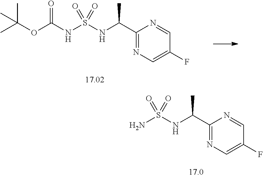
NS(NC(C1=NC=C(F)C=N1)C)(=O)=O.C(OC(NS(NC(C1=NC=C(F)C=N1)C)(=O)=O)=O)(C)(C)C
